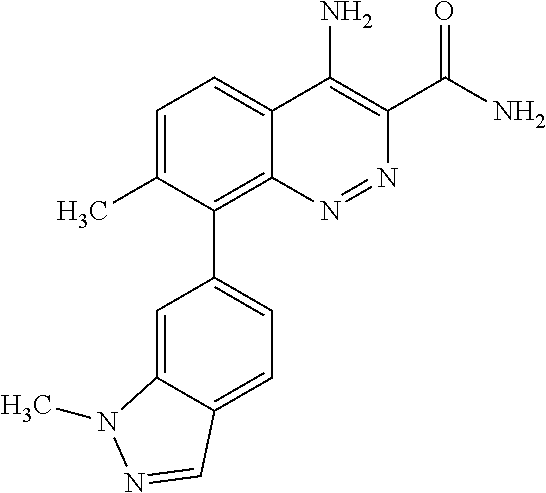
C1=C(C)C(C2=CC=C3C(=C2)N(C)N=C3)=C2C(=C1)C(N)=C(C(N)=O)N=N2
